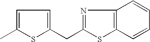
C1=C(C)SC(CC2=NC3=C(S2)C=CC=C3)=C1
